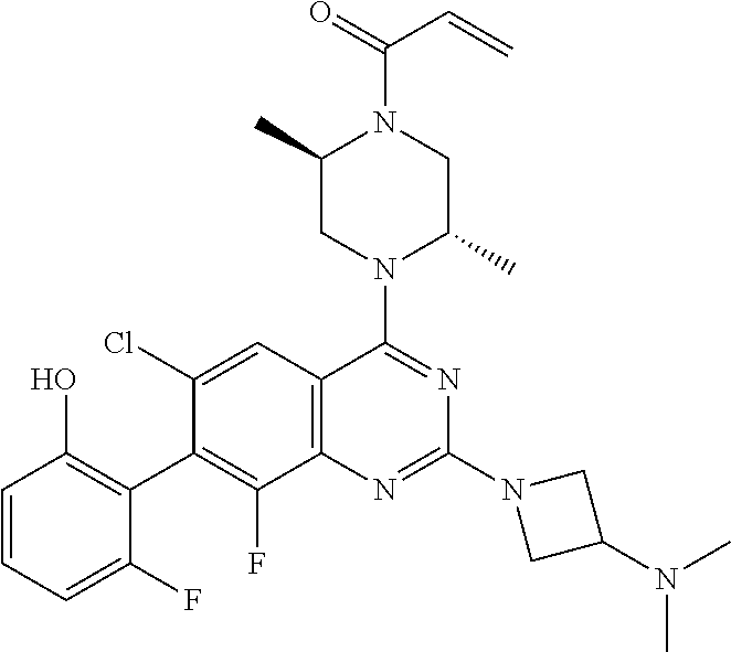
C1=CC=C(F)C(C2=C(F)C3=C(C=C2Cl)C(N2C(C)CN(C(=O)C=C)C(C)C2)=NC(N2CC(N(C)C)C2)=N3)=C1O
